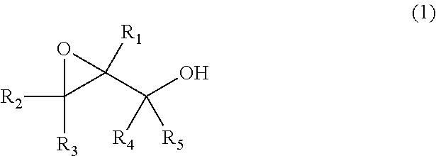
O1C([R2])([R3])C1([R1])C(O)([R4])[R5]
